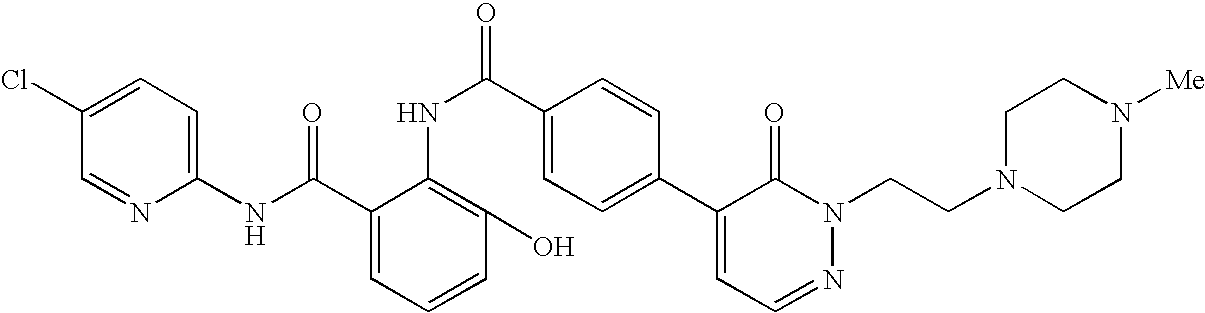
C1(Cl)=CC=C(NC(C2=CC=CC(O)=C2NC(=O)C2=CC=C(C3=CC=NN(CCN4CCN([Me])CC4)C3=O)C=C2)=O)N=C1
